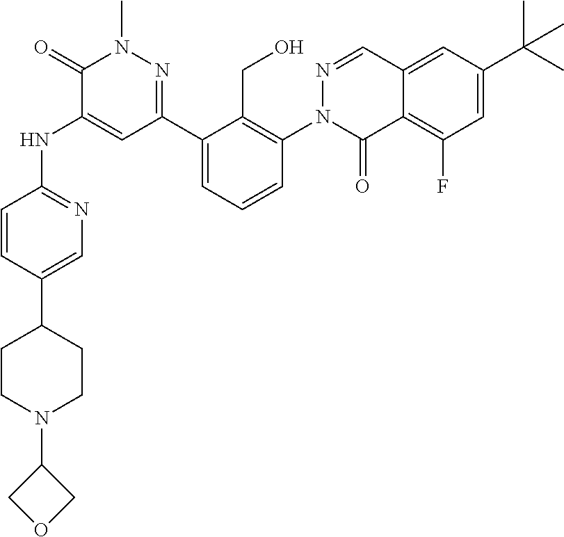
C1=C(C2CCN(C3COC3)CC2)C=CC(NC2=CC(C3=CC=CC(N4C(=O)C5=C(F)C=C(C(C)(C)C)C=C5C=N4)=C3CO)=NN(C)C2=O)=N1
